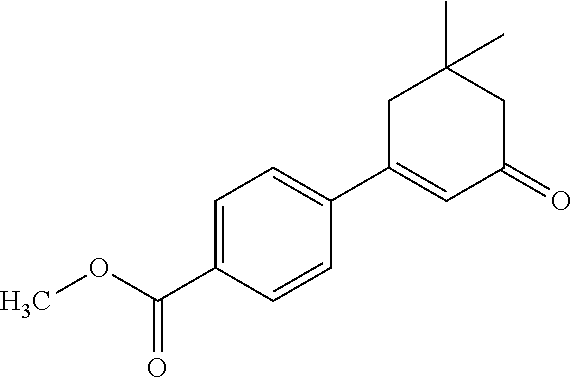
C1=C(C(OC)=O)C=CC(C2=CC(=O)CC(C)(C)C2)=C1
